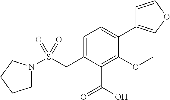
S(CC1=CC=C(C2=COC=C2)C(OC)=C1C(O)=O)(=O)(=O)N1CCCC1
